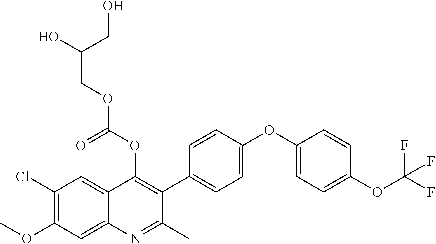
C1(Cl)=C(OC)C=C2C(=C1)C(OC(OCC(O)CO)=O)=C(C1=CC=C(OC3=CC=C(OC(F)(F)F)C=C3)C=C1)C(C)=N2
